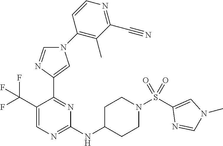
C1(NC2CCN(S(C3=CN(C)C=N3)(=O)=O)CC2)=NC=C(C(F)(F)F)C(C2=CN(C3=C(C)C(C#N)=NC=C3)C=N2)=N1
